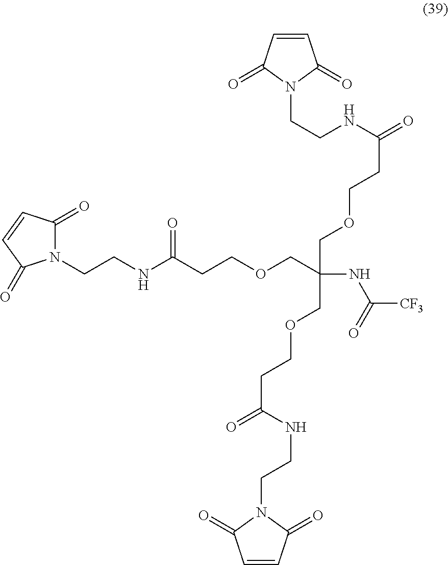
C(CNC(CCOCC(COCCC(=O)NCCN1C(=O)C=CC1=O)(COCCC(=O)NCCN1C(=O)C=CC1=O)NC(=O)[CF3])=O)N1C(=O)C=CC1=O
